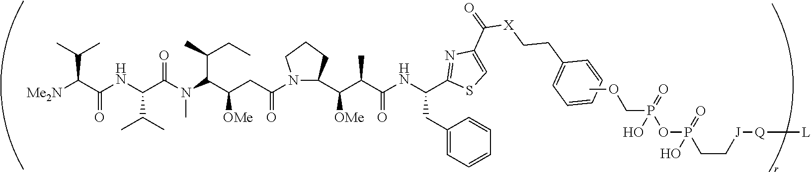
[Me2N]C(C(NC(C(N(C(C(CC(=O)N1CCCC1C(C(C(NC(CC1=CC=CC=C1)C1=NC(C(=O)[X]CCC2=CC=CC=C2)=CS1)=O)C)[OMe])[OMe])C(C)CC)C)=O)C(C)C)=O)C(C)C.COCP(=O)(O)OP(=O)(O)CC[J][Q][L]
